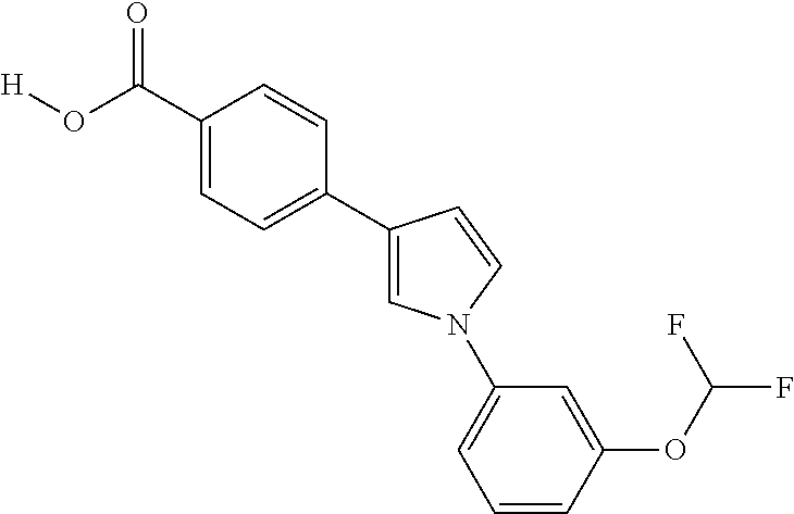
C1(C(O[H])=O)=CC=C(C2=CN(C3=CC=CC(OC(F)F)=C3)C=C2)C=C1
